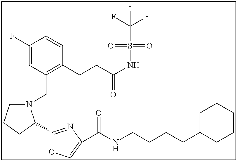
C1(F)=CC(CN2CCCC2C2=NC(C(NCCCCC3CCCCC3)=O)=CO2)=C(CCC(NS(=O)(=O)C(F)(F)F)=O)C=C1
